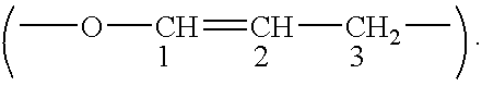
COC=CCC
